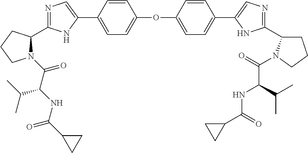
C1=CC(C2=CN=C(C3N(C(C(NC(C4CC4)=O)C(C)C)=O)CCC3)N2)=CC=C1OC1=CC=C(C2=CN=C(C3CCCN3C(=O)C(C(C)C)NC(C3CC3)=O)N2)C=C1
